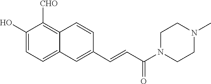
C1(O)=CC=C2C(=C1[CHO])C=CC(C=CC(N1CCN(C)CC1)=O)=C2
